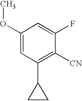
C1(OC)=CC(C2CC2)=C([CN])C(F)=C1
